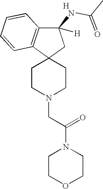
C1CN(CC(N2CCOCC2)=O)CCC12CC(NC(C)=O)([H])C1=C2C=CC=C1.[H]
